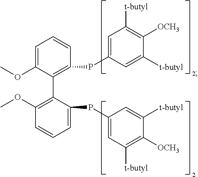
C1=C(OC)C(C2=C(OC)C=CC=C2PC2=CC([t-butyl])=C([OCH3])C([t-butyl])=C2)=C(PC2=CC([t-butyl])=C([OCH3])C([t-butyl])=C2)C=C1
